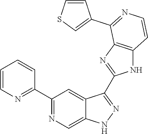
C1(C2=NC=C3C(=C2)C(C2=NC4=C(N2)C=CN=C4C2=CSC=C2)=NN3)=NC=CC=C1
